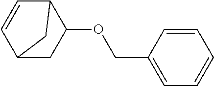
C12CC(OCC3=CC=CC=C3)C(C=C1)C2
